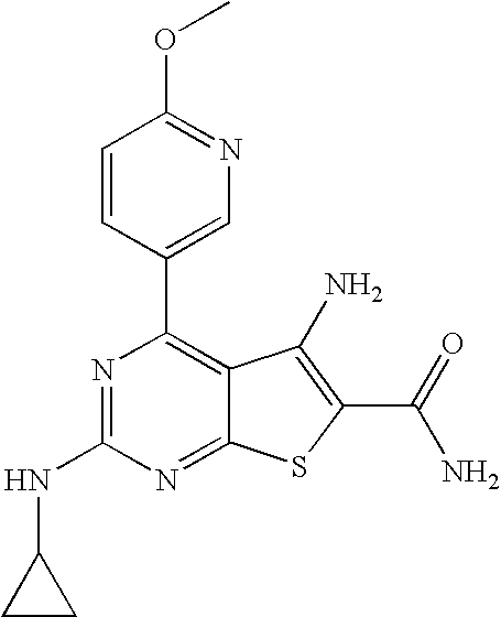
N1=C(NC2CC2)N=C2C(=C1C1=CN=C(OC)C=C1)C(N)=C(C(N)=O)S2
